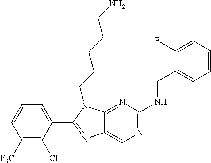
C1([F3C])=C(Cl)C(C2=NC3=CN=C(NCC4=CC=CC=C4F)N=C3N2CCCCCN)=CC=C1
